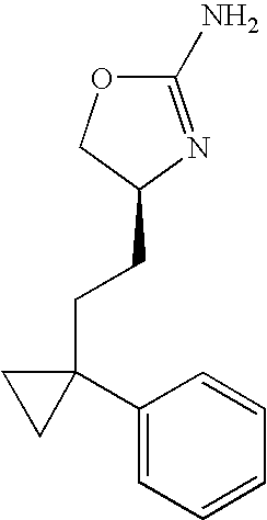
C1(N)=NC(CCC2(C3=CC=CC=C3)CC2)CO1
